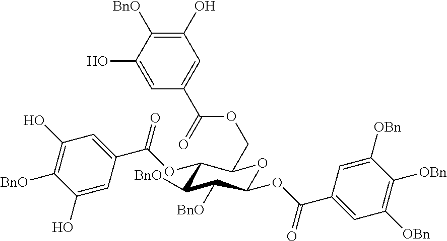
C1(OC(C2=CC(O)=C([BnO])C(O)=C2)=O)C([BnO])C([BnO])C(OC(C2=CC([OBn])=C([OBn])C([OBn])=C2)=O)OC1COC(C1=CC(O)=C([BnO])C(O)=C1)=O
